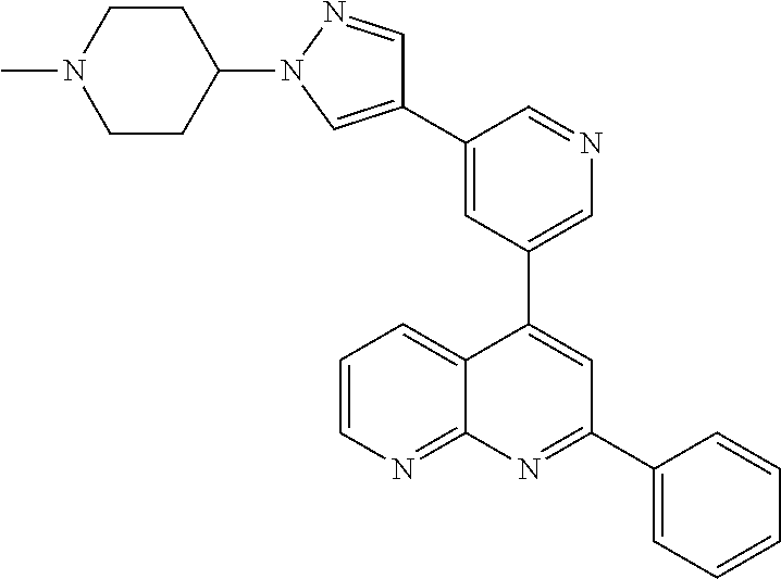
C1=C(C2=CN(C3CCN(C)CC3)N=C2)C=NC=C1C1=CC(C2=CC=CC=C2)=NC2=NC=CC=C12
